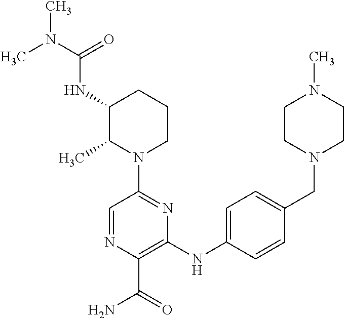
C1(NC2=CC=C(CN3CCN(C)CC3)C=C2)=C(C(=O)N)N=CC(N2CCCC(NC(N(C)C)=O)C2C)=N1
